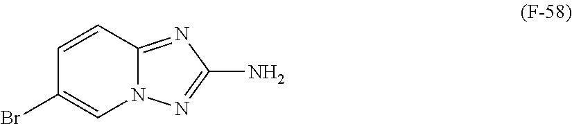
C1=CC2=NC(N)=NN2C=C1Br
